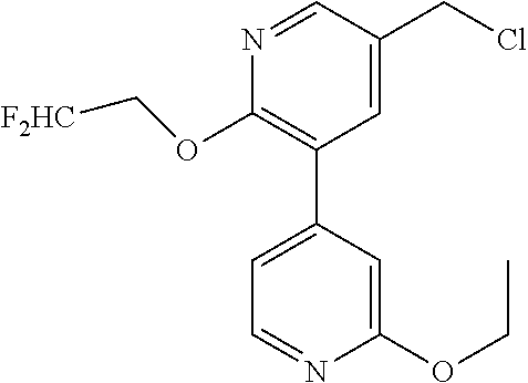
C1(OC[F2HC])=C(C2=CC=NC(OCC)=C2)C=C(CCl)C=N1
